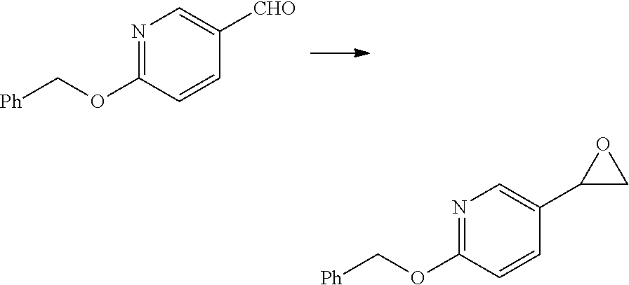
C1(OC[Ph])=NC=C([CHO])C=C1.C1(OC[Ph])=NC=C(C2CO2)C=C1
